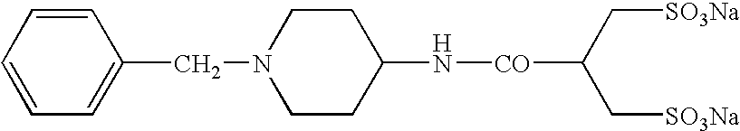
C1=CC=C(CN2CCC(N[CO]C(C[SO3Na])C[SO3Na])CC2)C=C1
